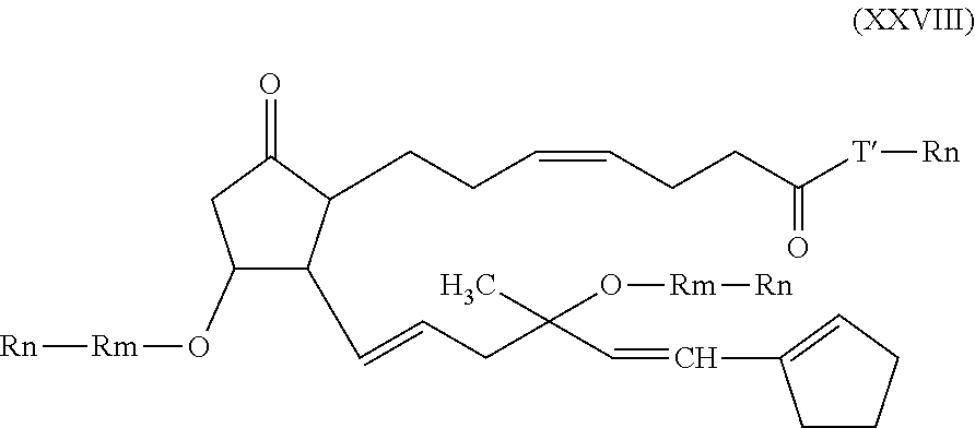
C1(O[Rm][Rn])C(C=CCC(C=CC2=CCCC2)(C)O[Rm][Rn])C(CCC=CCCC(=O)[T][Rn])C(=O)C1
